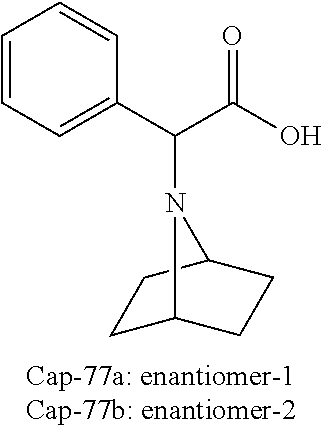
C(C(O)=O)(C1=CC=CC=C1)N1C2CCC1CC2
